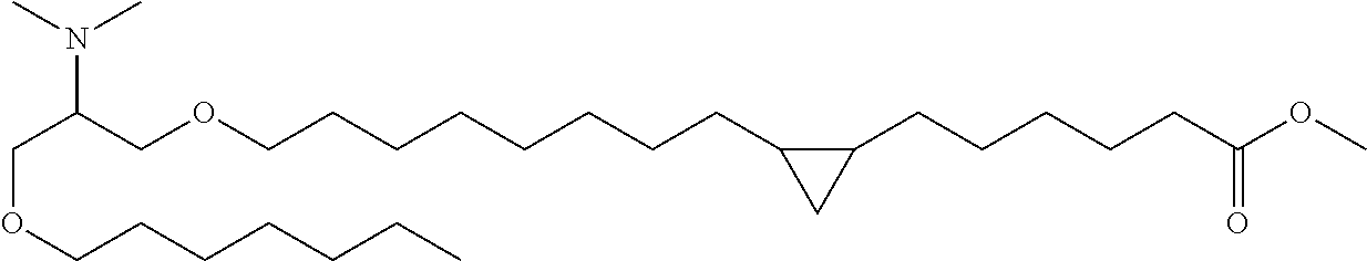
C(C(COCCCCCCCCC1C(CCCCCC(OC)=O)C1)N(C)C)OCCCCCCC
